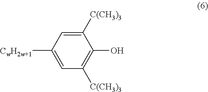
C1([C(CH3)3])=CC([CwH2w+1])=CC([C(CH3)3])=C1O
